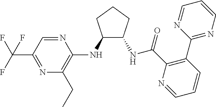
C1(NC2=C(CC)N=C(C(F)(F)F)C=N2)C(NC(C2=C(C3=NC=CC=N3)C=CC=N2)=O)CCC1
